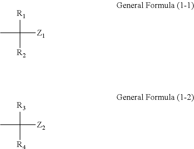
CC([R1])([R2])[Z1].CC([R3])([R4])[Z2]
